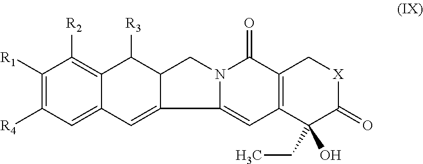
C1([R1])=C([R4])C=C2C(=C1[R2])C([R3])C1CN3C(=CC4=C(C3=O)C[X]C(=O)C4(CC)O)C1=C2
